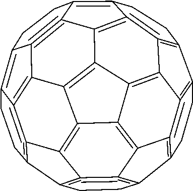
C1CC2=C3=C4=C1C1=C5=C6=C7C8=C9C%10=C%11C%12=C(=C2CCC=%12C2=C%11=C%11=C9C9#C7C(=C6CC1)CCC9=C%11CC2)C3=C%10C8=C45
